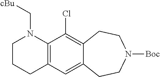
C12=C(C=C3C(=C1Cl)CCN([Boc])CC3)CCCN2C[cBu]
